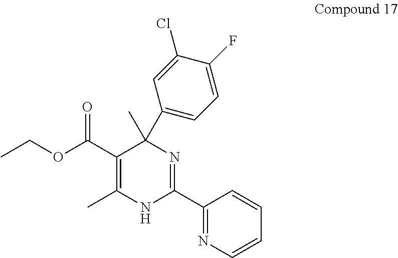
C1(C(OCC)=O)=C(C)NC(C2=NC=CC=C2)=NC1(C)C1=CC=C(F)C(Cl)=C1
